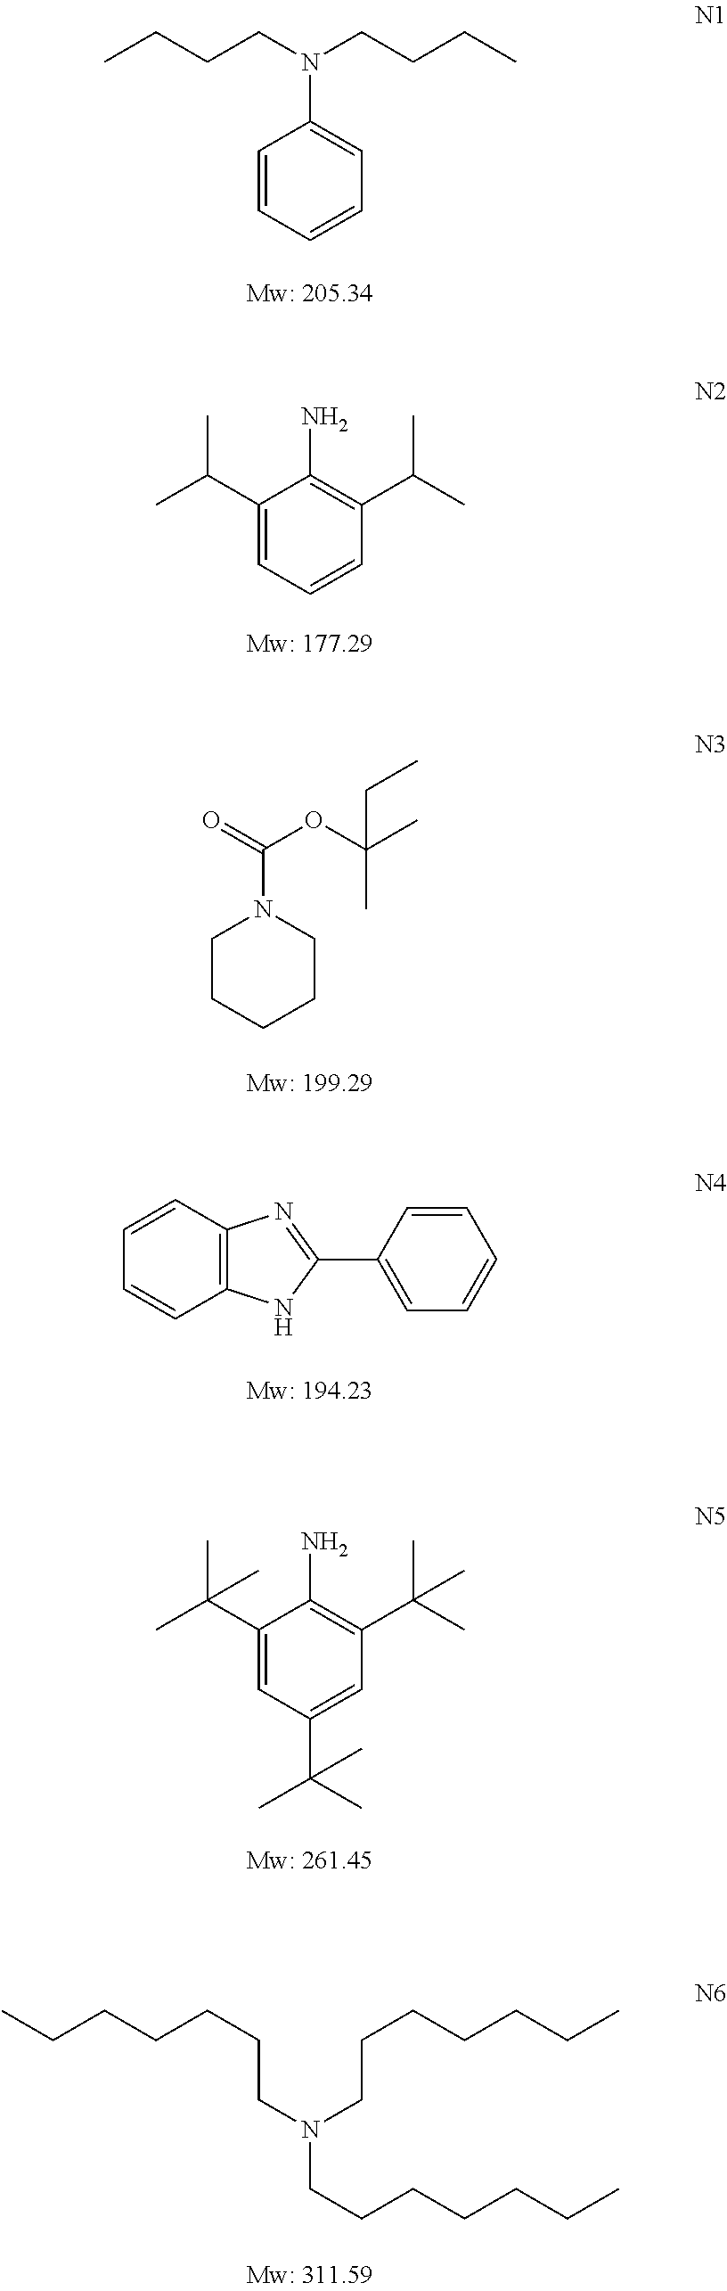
CCCCN(CCCC)C1=CC=CC=C1.C1(C(C)C)=CC=CC(C(C)C)=C1N.C1CCCCN1C(=O)OC(C)(CC)C.C12=C(C=CC=C1)N=C(C1=CC=CC=C1)N2.C1(C(C)(C)C)=CC(C(C)(C)C)=CC(C(C)(C)C)=C1N.CCCCCCCN(CCCCCCC)CCCCCCC
